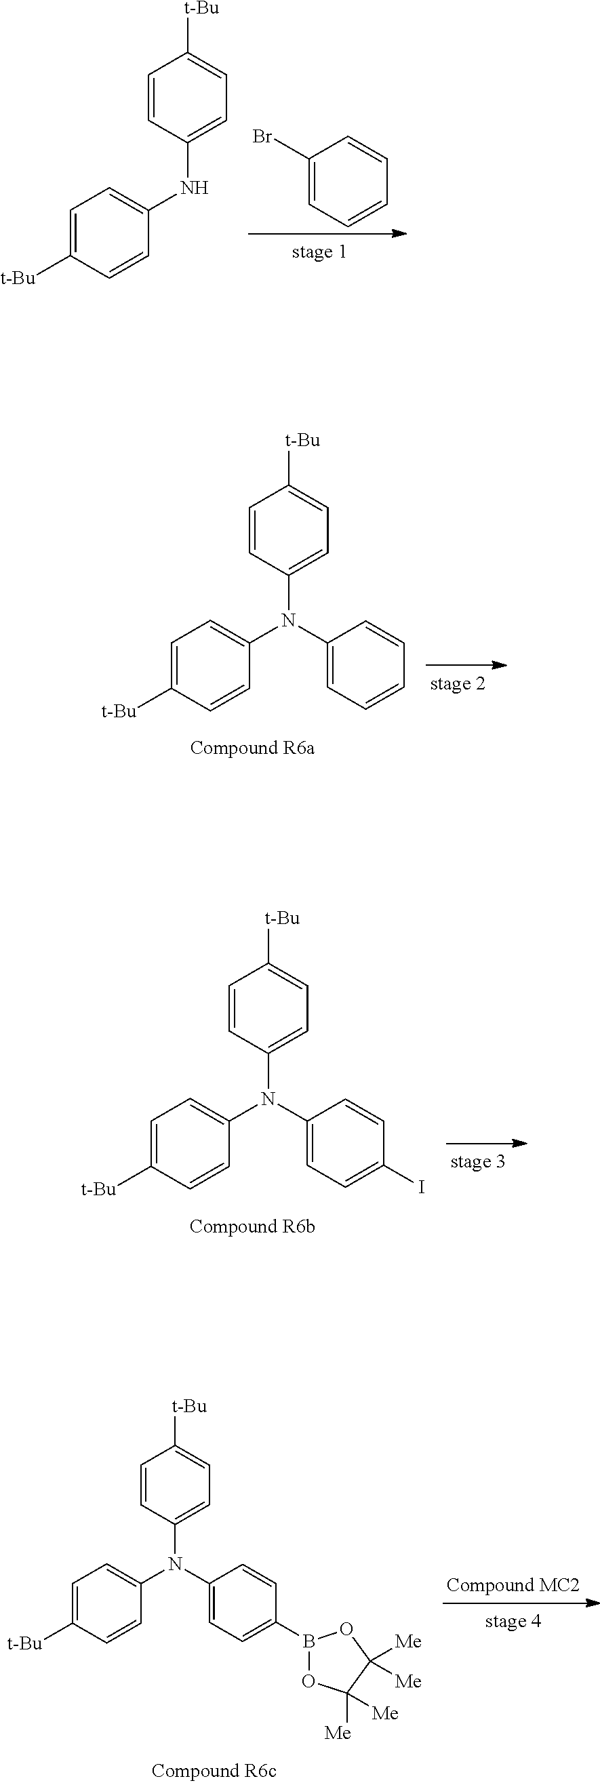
C1=CC(NC2=CC=C([t-Bu])C=C2)=CC=C1[t-Bu].BrC1=CC=CC=C1.C1=CC(N(C2=CC=C([t-Bu])C=C2)C2=CC=CC=C2)=CC=C1[t-Bu].C1=CC(N(C2=CC=C([t-Bu])C=C2)C2=CC=C(I)C=C2)=CC=C1[t-Bu].C1=CC(N(C2=CC=C([t-Bu])C=C2)C2=CC=C(B3OC([Me])([Me])C([Me])([Me])O3)C=C2)=CC=C1[t-Bu]
